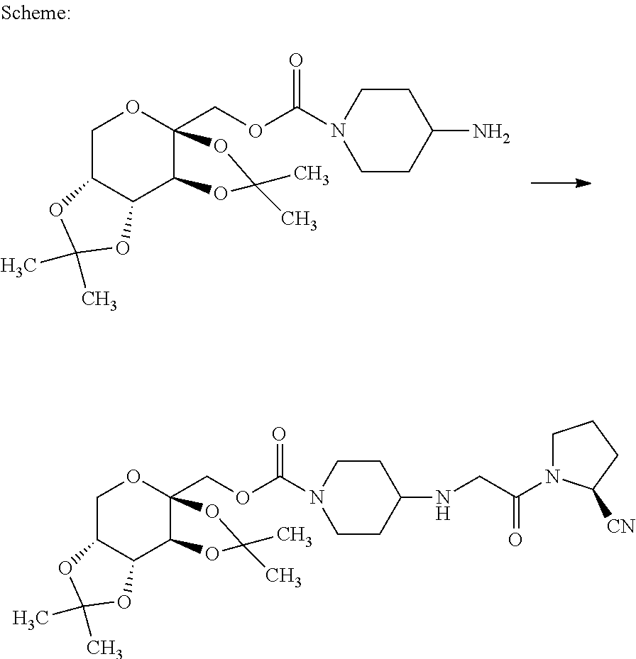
C12C(C3OC(C)(C)OC3(COC(N3CCC(N)CC3)=O)OC1)OC(C)(C)O2.C12C(C3OC(C)(C)OC3(COC(N3CCC(NCC(=O)N4CCCC4[CN])CC3)=O)OC1)OC(C)(C)O2
